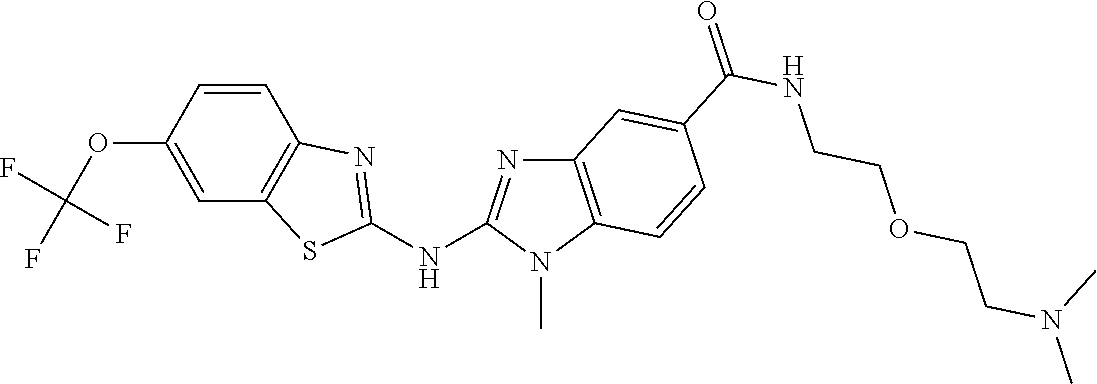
C1(OC(F)(F)F)=CC2=C(C=C1)N=C(NC1=NC3=C(N1C)C=CC(C(NCCOCCN(C)C)=O)=C3)S2
